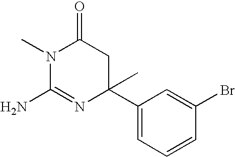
N1(C)C(N)=NC(C2=CC=CC(Br)=C2)(C)CC1=O
